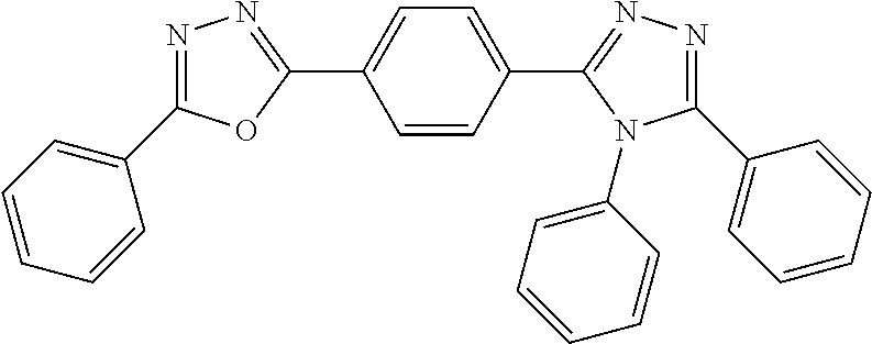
N1=C(C2=CC=CC=C2)N(C2=CC=CC=C2)C(C2=CC=C(C3=NN=C(C4=CC=CC=C4)O3)C=C2)=N1
